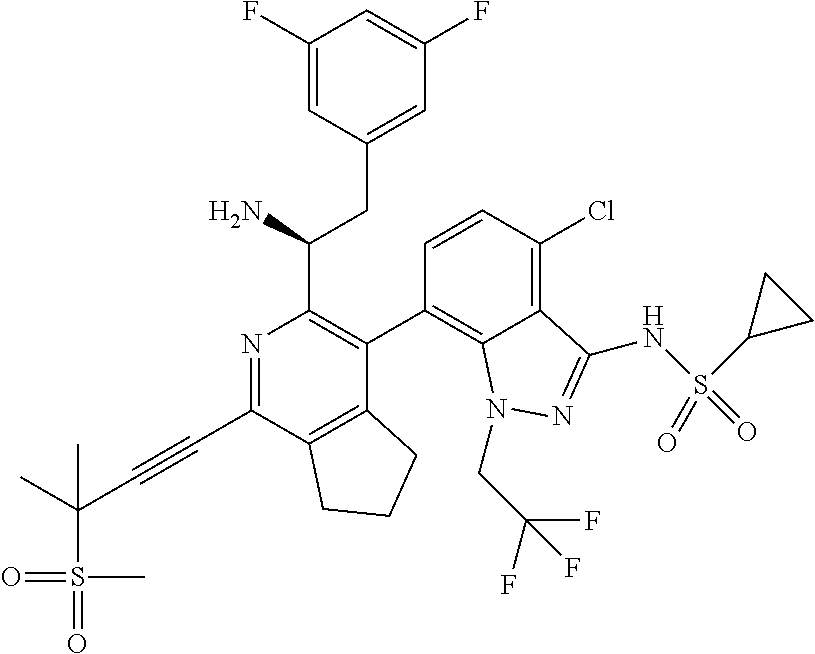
C1(F)=CC(CC(N)C2=C(C3=C4C(=C(Cl)C=C3)C(NS(C3CC3)(=O)=O)=NN4CC(F)(F)F)C3=C(C(C#CC(S(=O)(=O)C)(C)C)=N2)CCC3)=CC(F)=C1
